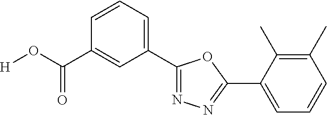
[H]OC(C1=CC(C2=NN=C(C3=CC=CC(C)=C3C)O2)=CC=C1)=O
